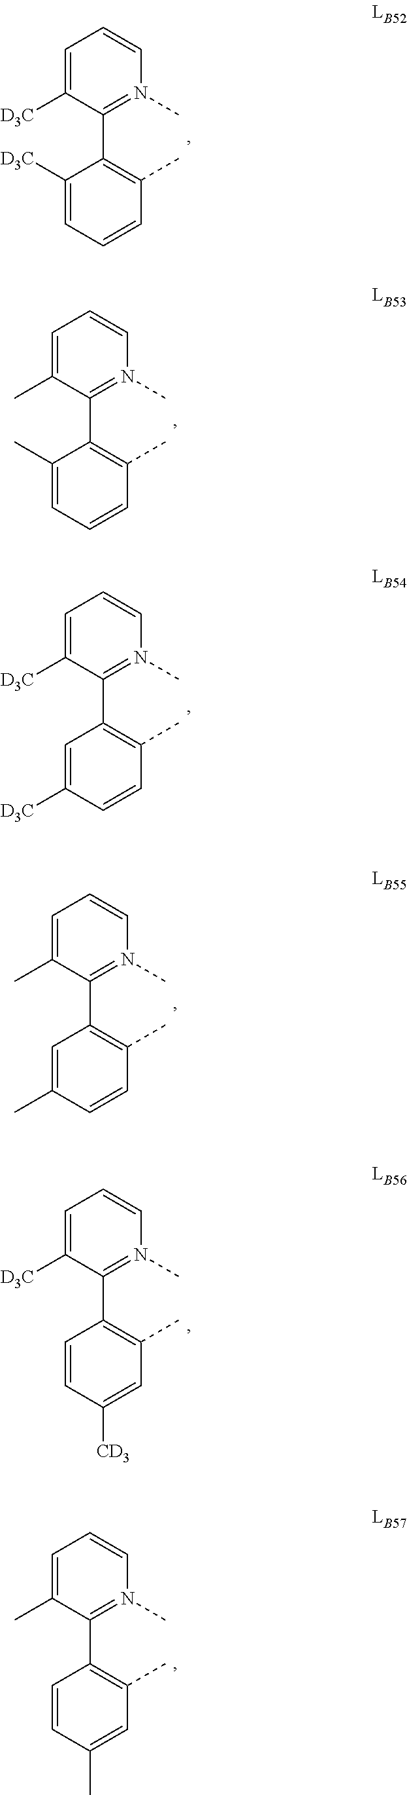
C1=C([D3C])C(C2=C(C)C=CC=C2[D3C])=N(C)C=C1.C1=C(C)C(C2=C(C)C=CC=C2C)=N(C)C=C1.C1=C([D3C])C(C2=C(C)C=CC([D3C])=C2)=N(C)C=C1.C1=C(C)C(C2=C(C)C=CC(C)=C2)=N(C)C=C1.C1=C([D3C])C(C2=C(C)C=C([CD3])C=C2)=N(C)C=C1.C1=C(C)C(C2=C(C)C=C(C)C=C2)=N(C)C=C1
